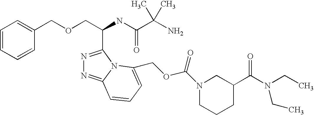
C(OCC(C1=NN=C2N1C(COC(N1CCCC(C(N(CC)CC)=O)C1)=O)=CC=C2)NC(=O)C(C)(N)C)C1=CC=CC=C1
